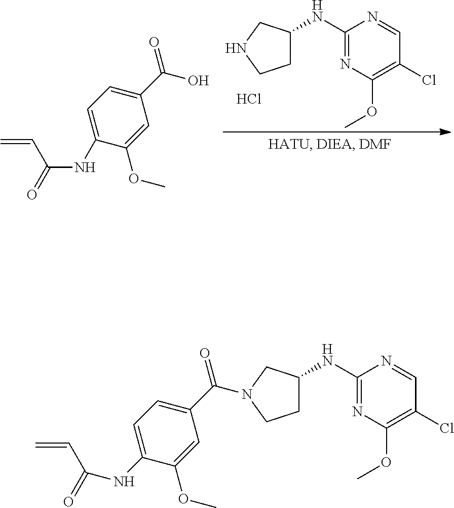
C1C(NC2=NC(OC)=C(Cl)C=N2)CNC1.Cl.C1(C(O)=O)=CC=C(NC(=O)C=C)C(OC)=C1.C1(C(=O)N2CC(NC3=NC(OC)=C(Cl)C=N3)CC2)=CC=C(NC(=O)C=C)C(OC)=C1
